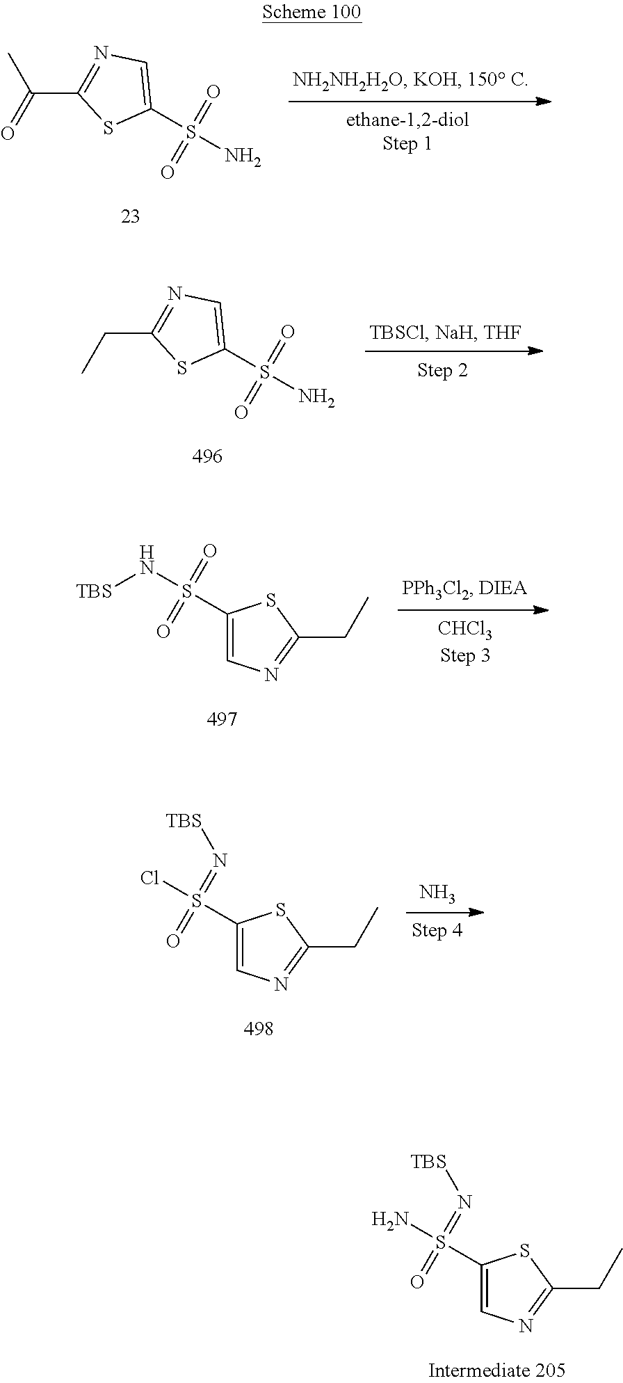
C1(S(N)(=O)=O)=CN=C(C(=O)C)S1.C1(S(N)(=O)=O)=CN=C(CC)S1.C1(S(N[TBS])(=O)=O)=CN=C(CC)S1.C1(S(Cl)(=N[TBS])=O)=CN=C(CC)S1.N.C1(S(N)(=N[TBS])=O)=CN=C(CC)S1
